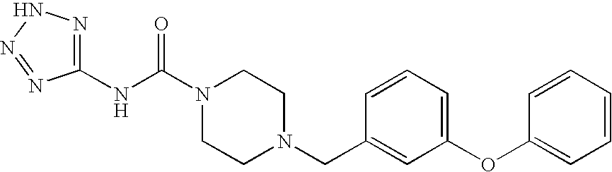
N(C(N1CCN(CC2=CC(OC3=CC=CC=C3)=CC=C2)CC1)=O)C1=NNN=N1
